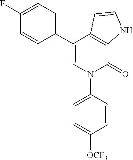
C1(C2=CN(C3=CC=C([OCF3])C=C3)C(=O)C3=C2C=CN3)=CC=C(F)C=C1
